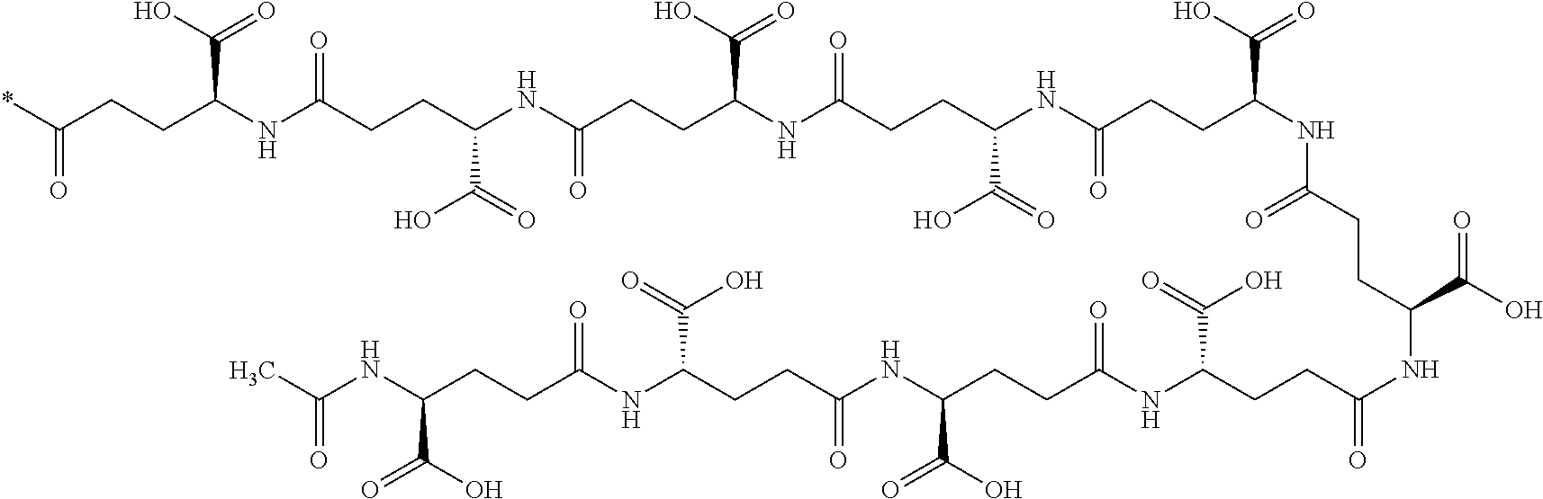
C(NC(=O)CCC(C(O)=O)NC(=O)CCC(C(O)=O)NC(=O)CCC(NC(CCC(C(O)=O)NC(CCC(NC(CCC(C(O)=O)NC(=O)CCC(C(O)=O)NC(=O)CCC(C(O)=O)NC(=O)C)=O)C(=O)O)=O)=O)C(O)=O)(CCC(NC(CCC(=O)*)C(O)=O)=O)C(O)=O
